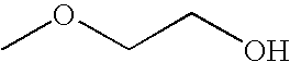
C(COC)O
